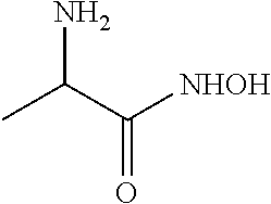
CC(C([NHOH])=O)N
